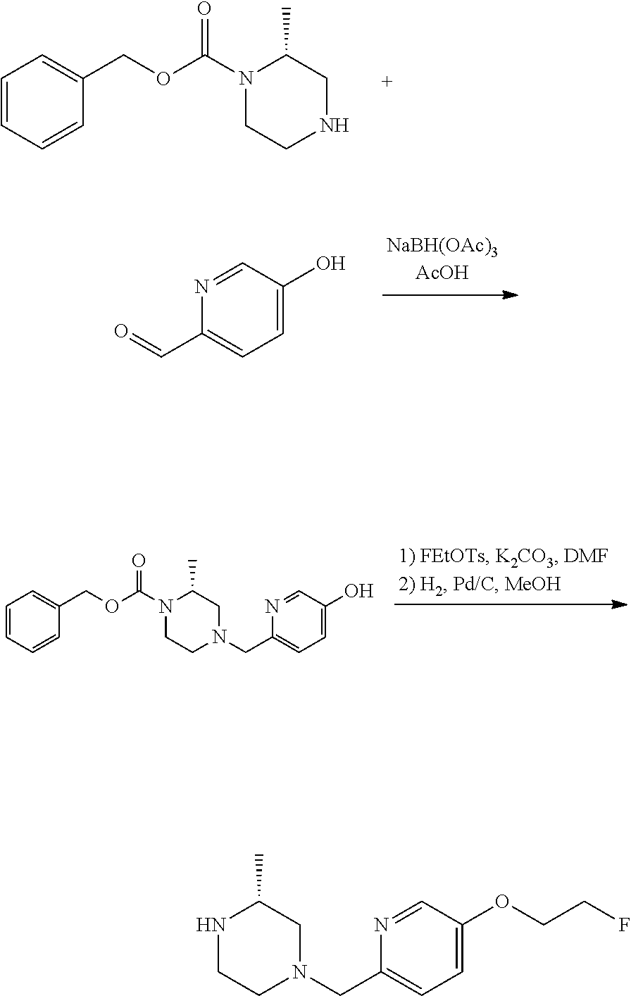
C1=CC=CC(COC(N2CCNCC2C)=O)=C1.C1=C(O)C=NC(C=O)=C1.C1=CC=CC(COC(N2CCN(CC3=CC=C(O)C=N3)CC2C)=O)=C1.C1=C(OCCF)C=NC(CN2CC(C)NCC2)=C1
